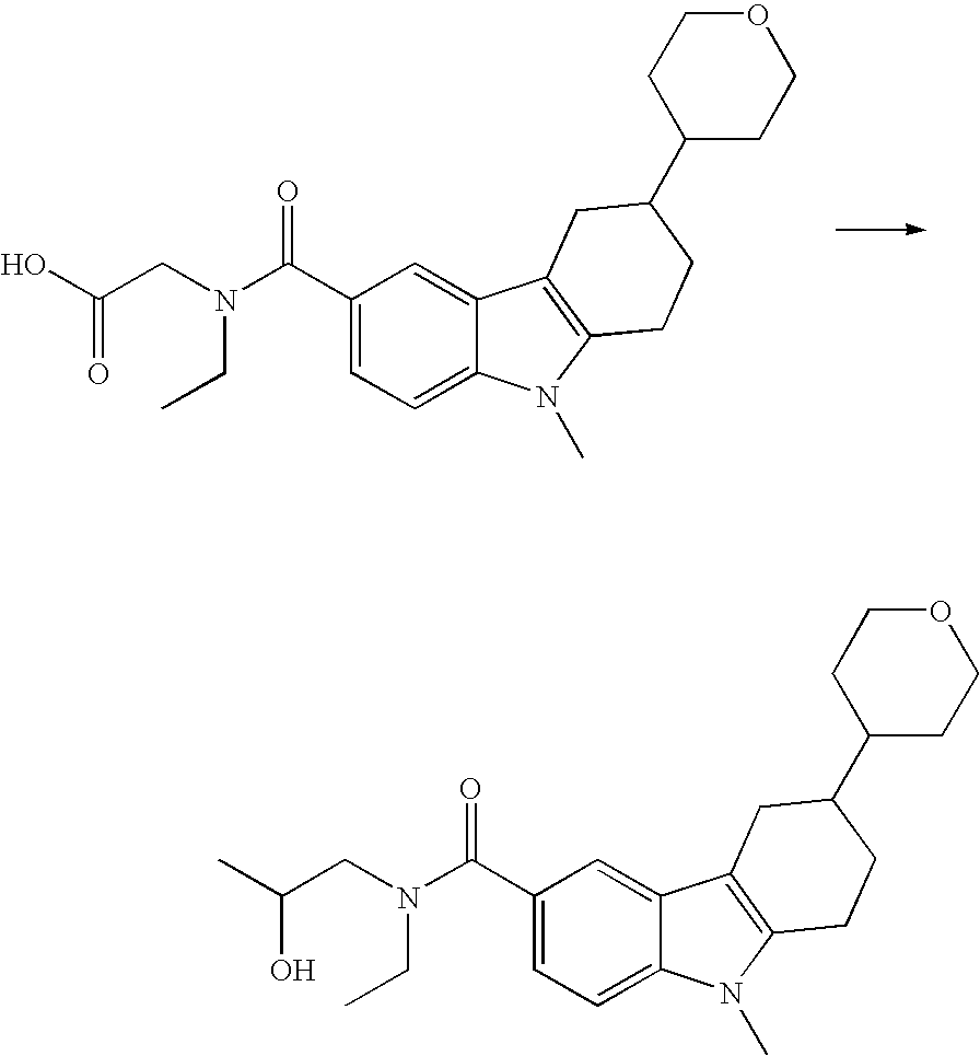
C1(C(N(CC(O)=O)CC)=O)=CC=C2C(=C1)C1=C(N2C)CCC(C2CCOCC2)C1.C1(C(N(CC(C)O)CC)=O)=CC=C2C(=C1)C1=C(N2C)CCC(C2CCOCC2)C1
